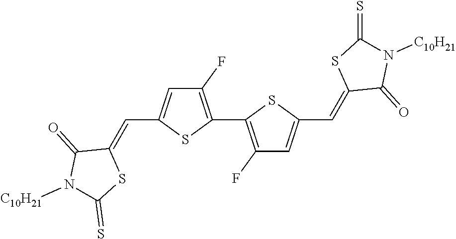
C1(F)=C(C2=C(F)C=C(C=C3C(=O)N([C10H21])C(=S)S3)S2)SC(C=C2C(=O)N([C10H21])C(=S)S2)=C1
